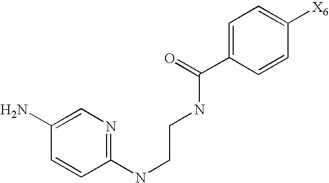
C1(N)=CN=C(NCCNC(C2=CC=C([X6])C=C2)=O)C=C1
